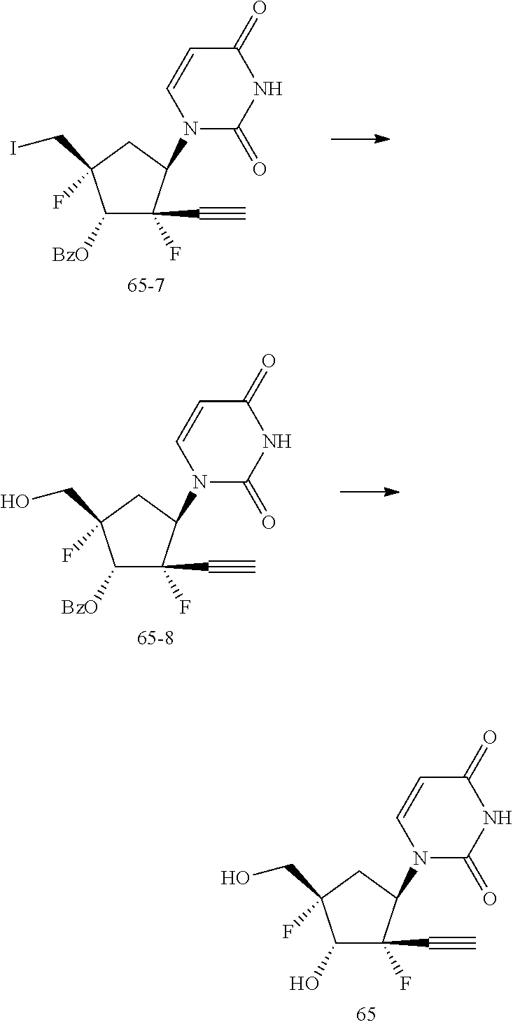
C1([BzO])C(C#C)(F)C(N2C(=O)NC(=O)C=C2)CC1(CI)F.C1([BzO])C(C#C)(F)C(N2C(=O)NC(=O)C=C2)CC1(CO)F.C1(O)C(C#C)(F)C(N2C(=O)NC(=O)C=C2)CC1(CO)F
